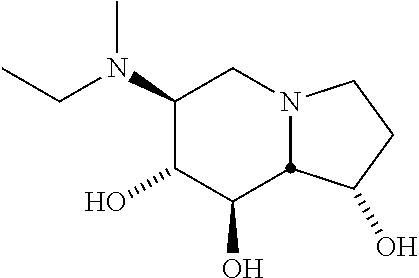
C1(N(C)CC)C(O)C(O)C2N(C1)CCC2O
